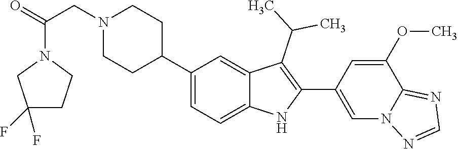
C1(C2CCN(CC(=O)N3CC(F)(F)CC3)CC2)=CC=C2C(=C1)C(C(C)C)=C(C1=CN3C(=NC=N3)C(OC)=C1)N2
